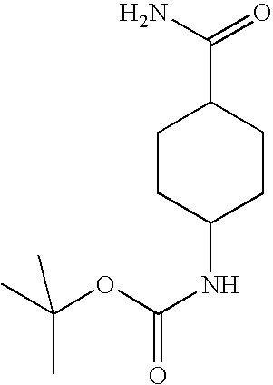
C1CC(C(N)=O)CCC1NC(=O)OC(C)(C)C
